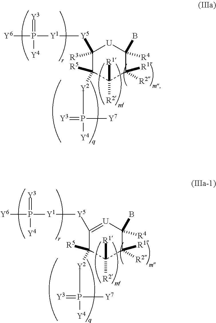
C1([Y5][Y1]P([Y6])(=[Y3])[Y4])=[U]C(B)([R4])C([R1])([R2])C([R2])([R1])C1([Y2]P([Y4])(=[Y3])[Y7])[R5].C1([Y5][Y1]P([Y6])(=[Y3])[Y4])([R3])C([Y2]P([Y4])(=[Y3])[Y7])([R5])C([R2])([R1])C([R1])([R2])C(B)([R4])[U]1
